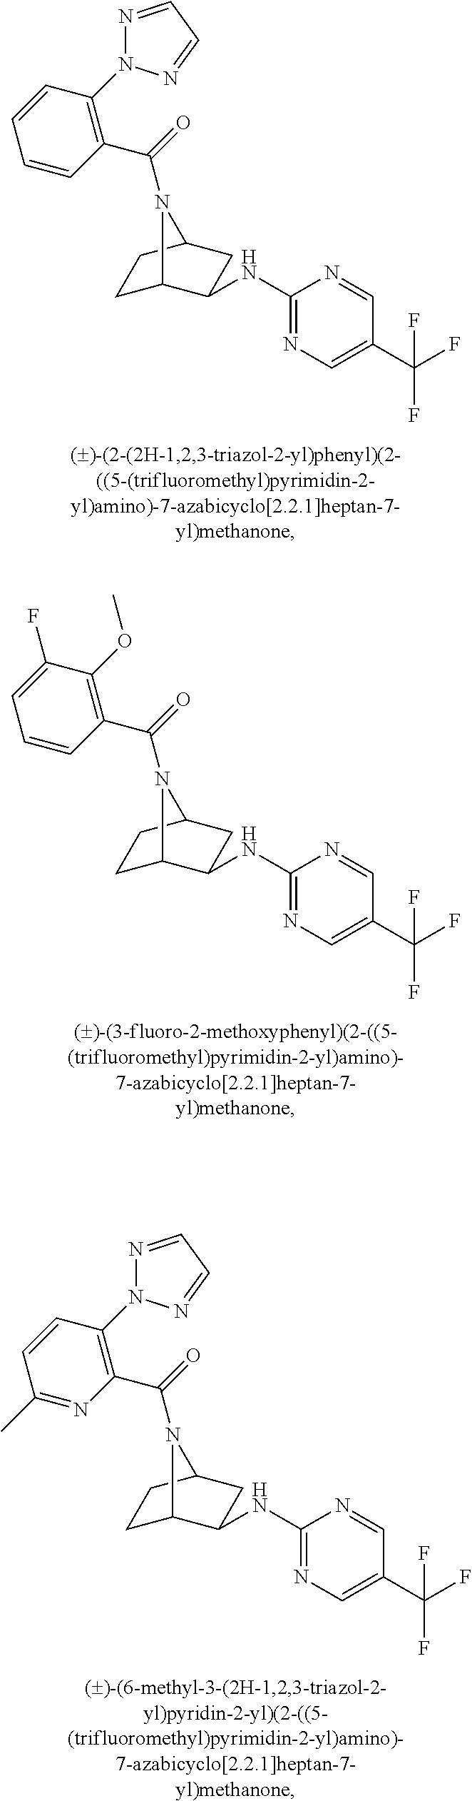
C1(C(F)(F)F)=CN=C(NC2C3CCC(C2)N3C(=O)C2=C(N3N=CC=N3)C=CC=C2)N=C1.C1(C(F)(F)F)=CN=C(NC2C3CCC(C2)N3C(=O)C2=C(OC)C(F)=CC=C2)N=C1.C1(C(F)(F)F)=CN=C(NC2C3CCC(C2)N3C(=O)C2=C(N3N=CC=N3)C=CC(C)=N2)N=C1
